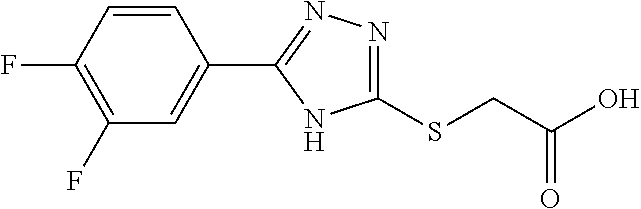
C1(F)=C(F)C=CC(C2=NN=C(SCC(O)=O)N2)=C1
